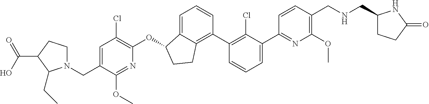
C(C1=CC(Cl)=C(OC2C3=CC=CC(C4=C(Cl)C(C5=NC(OC)=C(CNCC6CCC(=O)N6)C=C5)=CC=C4)=C3CC2)N=C1OC)N1CCC(C(=O)O)C1CC
